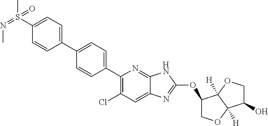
C1(C2=CC=C(C3=CC=C(S(C)(=O)=NC)C=C3)C=C2)=C(Cl)C=C2C(=N1)NC(OC1COC3([H])C1([H])OCC3O)=N2
